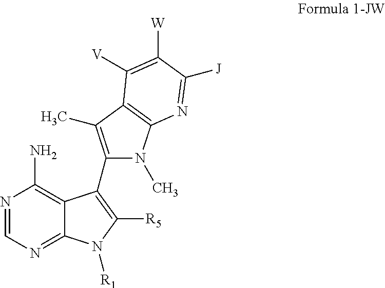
N1=CN=C2C(=C1N)C(C1=C(C)C3=C(N1C)N=C([J])C([W])=C3[V])=C([R5])N2[R1]
